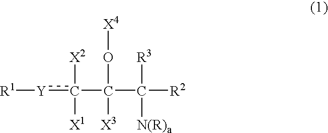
[R1][Y]c(C(C([R2])([N(R)a])[R3])([X3])O[X4])([X1])[X2]
